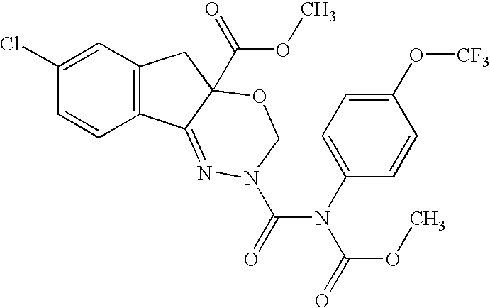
C1=C(Cl)C=CC2=C1CC1(C(OC)=O)C2=NN(C(N(C(OC)=O)C2=CC=C(O[CF3])C=C2)=O)CO1
